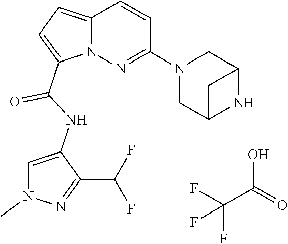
FC(F)(C(O)=O)F.N12C(=CC=C1C(NC1=CN(C)N=C1C(F)F)=O)C=CC(N1CC3NC(C1)C3)=N2
